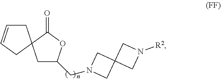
C1C(CN2CC3(C2)CN([R2])C3)OC(=O)C12CC=CC2
